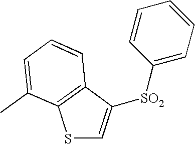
S1C=C([SO2]C2=CC=CC=C2)C2=C1C(C)=CC=C2
